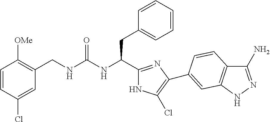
C(NC(CC1=CC=CC=C1)C1=NC(C2=CC3=C(C(N)=NN3)C=C2)=C(Cl)N1)(=O)NCC1=C([OMe])C=CC(Cl)=C1
